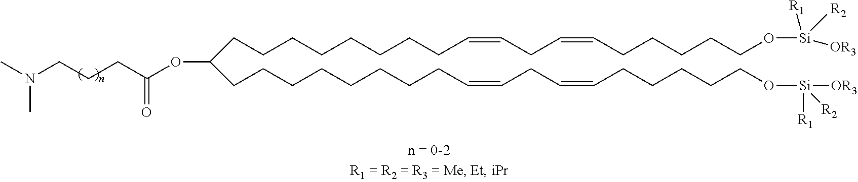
CN(CCCC(OC(CCCCCCCCC=CCC=CCCCCCO[Si]([OR3])([R1])[R2])CCCCCCCCC=CCC=CCCCCCO[Si]([R1])(C)[OR3])=O)C.[R2]
